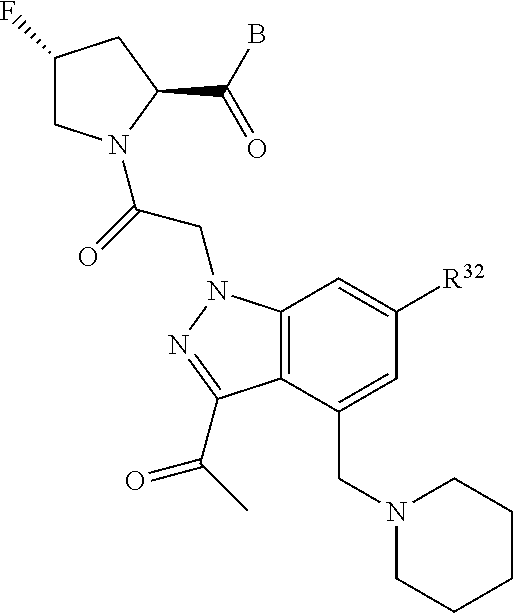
C1(F)CN(C(=O)CN2C3=C(C(CN4CCCCC4)=CC([R32])=C3)C(C(=O)C)=N2)C(C(B)=O)C1
